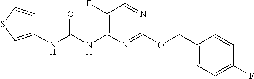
C1(F)=C(NC(NC2=CSC=C2)=O)N=C(OCC2=CC=C(F)C=C2)N=C1
